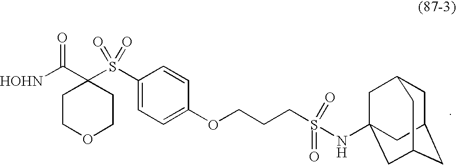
C1COCCC1(C([HOHN])=O)S(C1=CC=C(OCCCS(=O)(=O)NC23CC4CC(CC(C2)C4)C3)C=C1)(=O)=O
